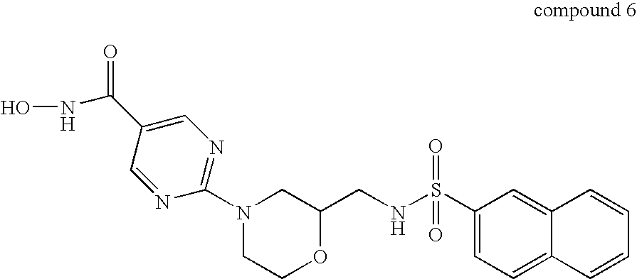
C12=CC(S(NCC3CN(C4=NC=C(C(=O)NO)C=N4)CCO3)(=O)=O)=CC=C1C=CC=C2
